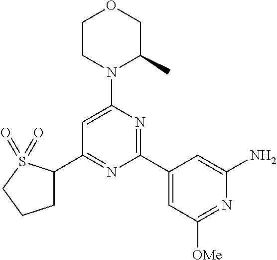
C1(C2=NC(C3=CC([OMe])=NC(N)=C3)=NC(N3C(C)COCC3)=C2)CCCS1(=O)=O
